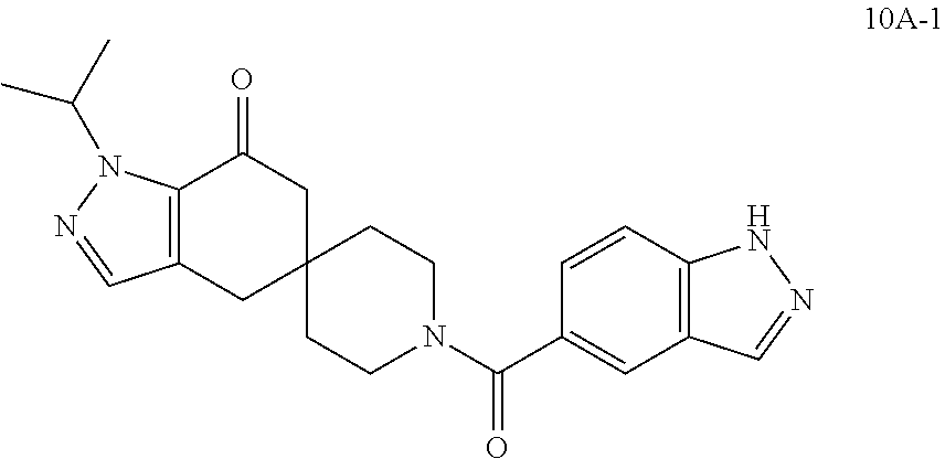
C12=C(C=CC(C(N3CCC4(CC3)CC(=O)C3=C(C4)C=NN3C(C)C)=O)=C1)NN=C2
